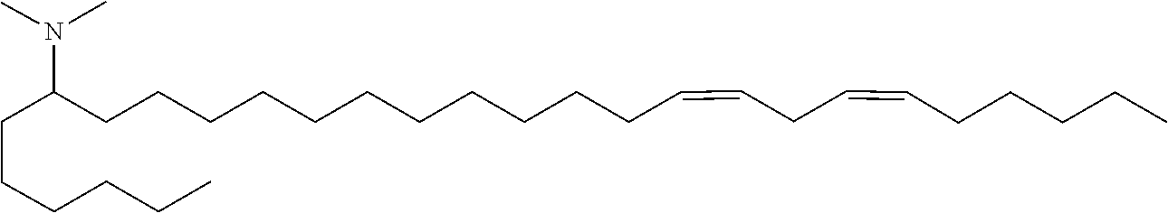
C(CCC(N(C)C)CCCCCCCCCCCC=CCC=CCCCCC)CCC
